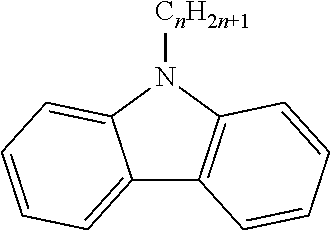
[CnH2n+1]N1C2=CC=CC=C2C2=C1C=CC=C2
